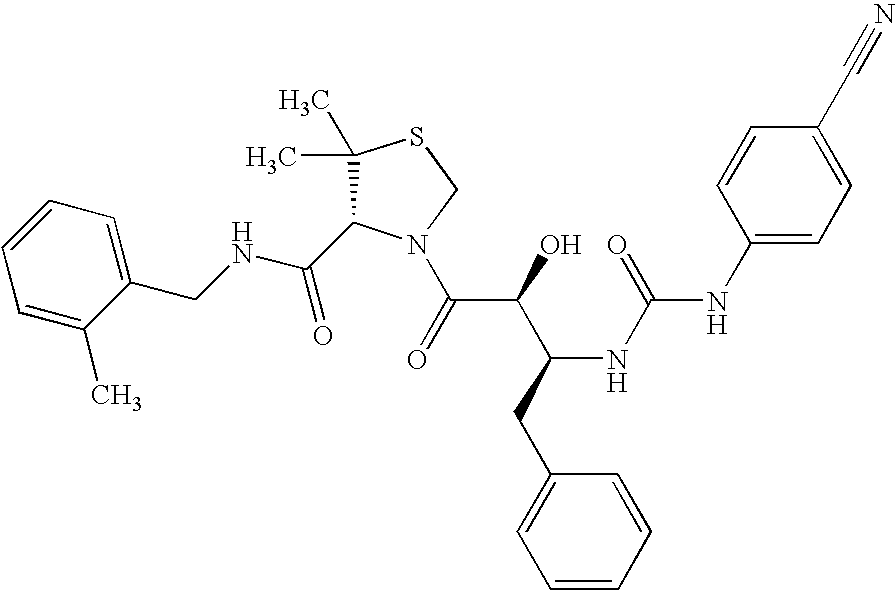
C(NCC1=CC=CC=C1C)(=O)C1C(C)(C)SCN1C(C(C(CC1=CC=CC=C1)NC(=O)NC1=CC=C(C#N)C=C1)O)=O
